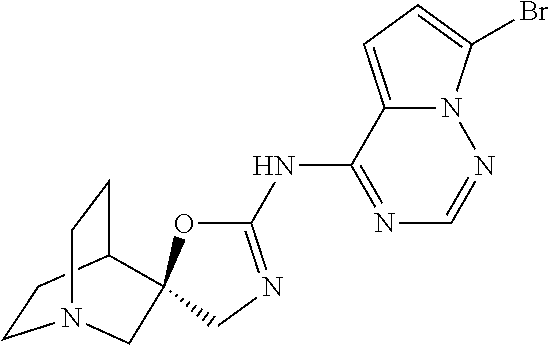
C1CC2CCN1CC21OC(NC2=NC=NN3C2=CC=C3Br)=NC1
